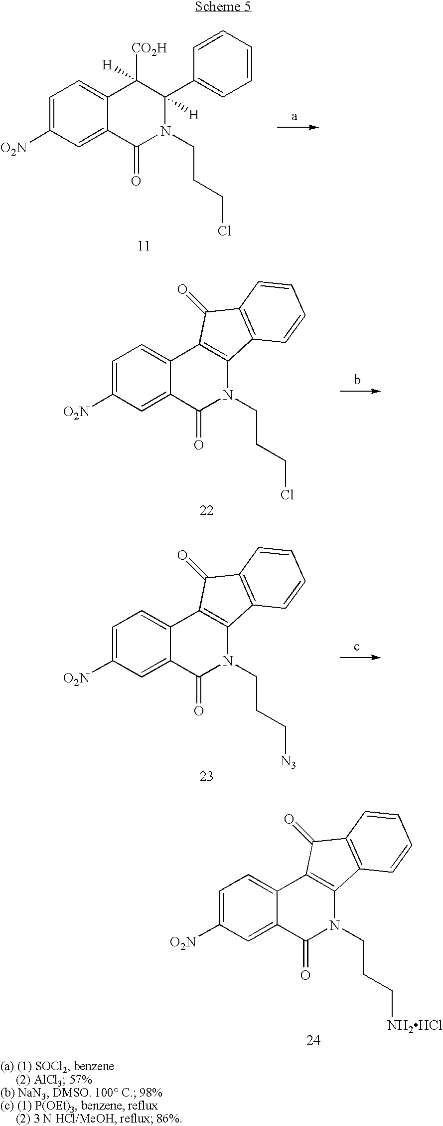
C1=C([O2N])C=C2C(=C1)C([CO2H])([H])C([H])(C1=CC=CC=C1)N(CCCCl)C2=O.C1=C([O2N])C=C2C(=C1)C1=C(N(CCCCl)C2=O)C2=C(C1=O)C=CC=C2.C1=C([O2N])C=C2C(=C1)C1=C(N(CCC[N3])C2=O)C2=C(C1=O)C=CC=C2.C1=C([O2N])C=C2C(=C1)C1=C(N(CCC[NH2HCl])C2=O)C2=C(C1=O)C=CC=C2
